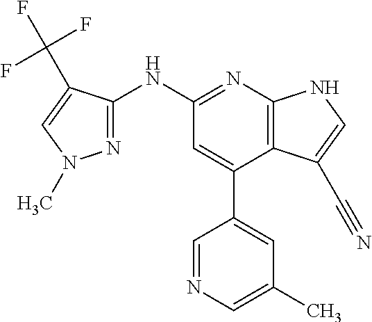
C1(NC2=NN(C)C=C2C(F)(F)F)=NC2=C(C(C3=CC(C)=CN=C3)=C1)C(C#N)=CN2
